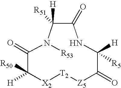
C1(=O)C([H])([R51])N([R53])C(=O)C([H])([R50])[X2][T2][Z5]C(=O)C([H])([R5])N1
